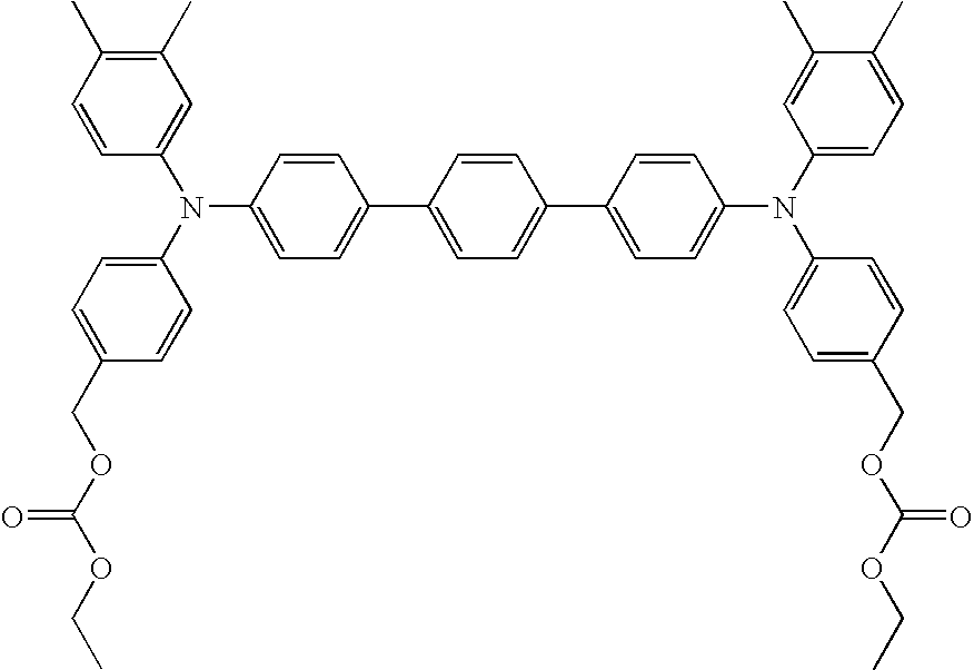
C1=CC(N(C2=CC(C)=C(C)C=C2)C2=CC=C(COC(OCC)=O)C=C2)=CC=C1C1=CC=C(C2=CC=C(N(C3=CC=C(C)C(C)=C3)C3=CC=C(COC(OCC)=O)C=C3)C=C2)C=C1
